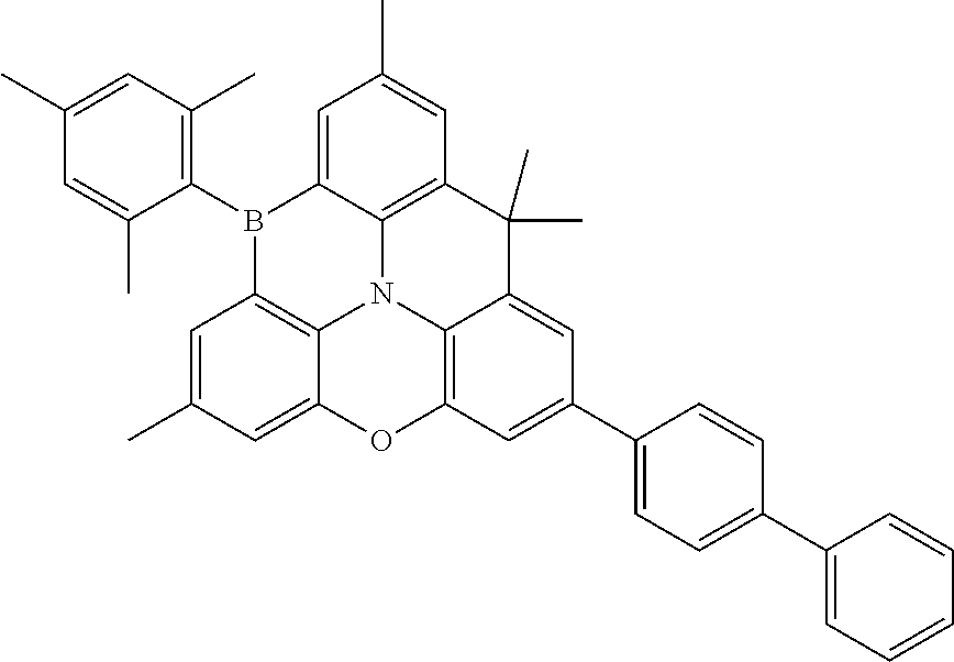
B1(C2=C(C)C=C(C)C=C2C)C2=CC(C)=CC3=C2N2C4=C1C=C(C)C=C4OC1=C2C(=CC(C2=CC=C(C4=CC=CC=C4)C=C2)=C1)C3(C)C
